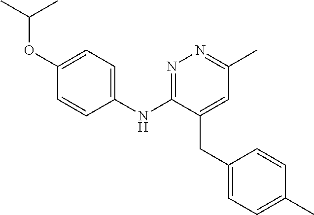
N1=C(NC2=CC=C(OC(C)C)C=C2)C(CC2=CC=C(C)C=C2)=CC(C)=N1
